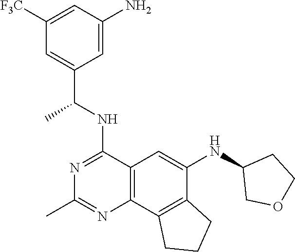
C12=C(C3=C(C(NC4COCC4)=C1)CCC3)N=C(C)N=C2NC(C1=CC([F3C])=CC(N)=C1)C
